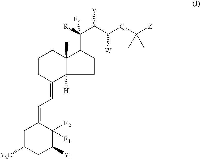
C12([H])C(C)(C(C(C(C([Q]C3([Z])CC3)[W])[V])([R3])[R4])CC1)CCCC2=CC=C1CC([Y2O])CC([Y1])C1([R2])[R1]
